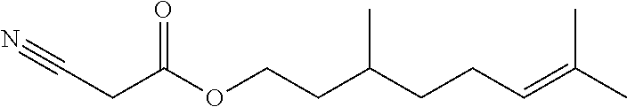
C(CC(OCCC(CCC=C(C)C)C)=O)#N
